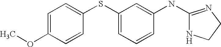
C1=C(OC)C=CC(SC2=CC=CC(NC3=NCCN3)=C2)=C1
